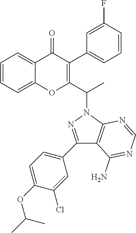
C1=CC=C2C(=C1)OC(C(N1N=C(C3=CC=C(OC(C)C)C(Cl)=C3)C3=C1N=CN=C3N)C)=C(C1=CC=CC(F)=C1)C2=O
